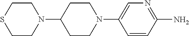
C1CN(C2CCN(C3=CN=C(N)C=C3)CC2)CCS1
